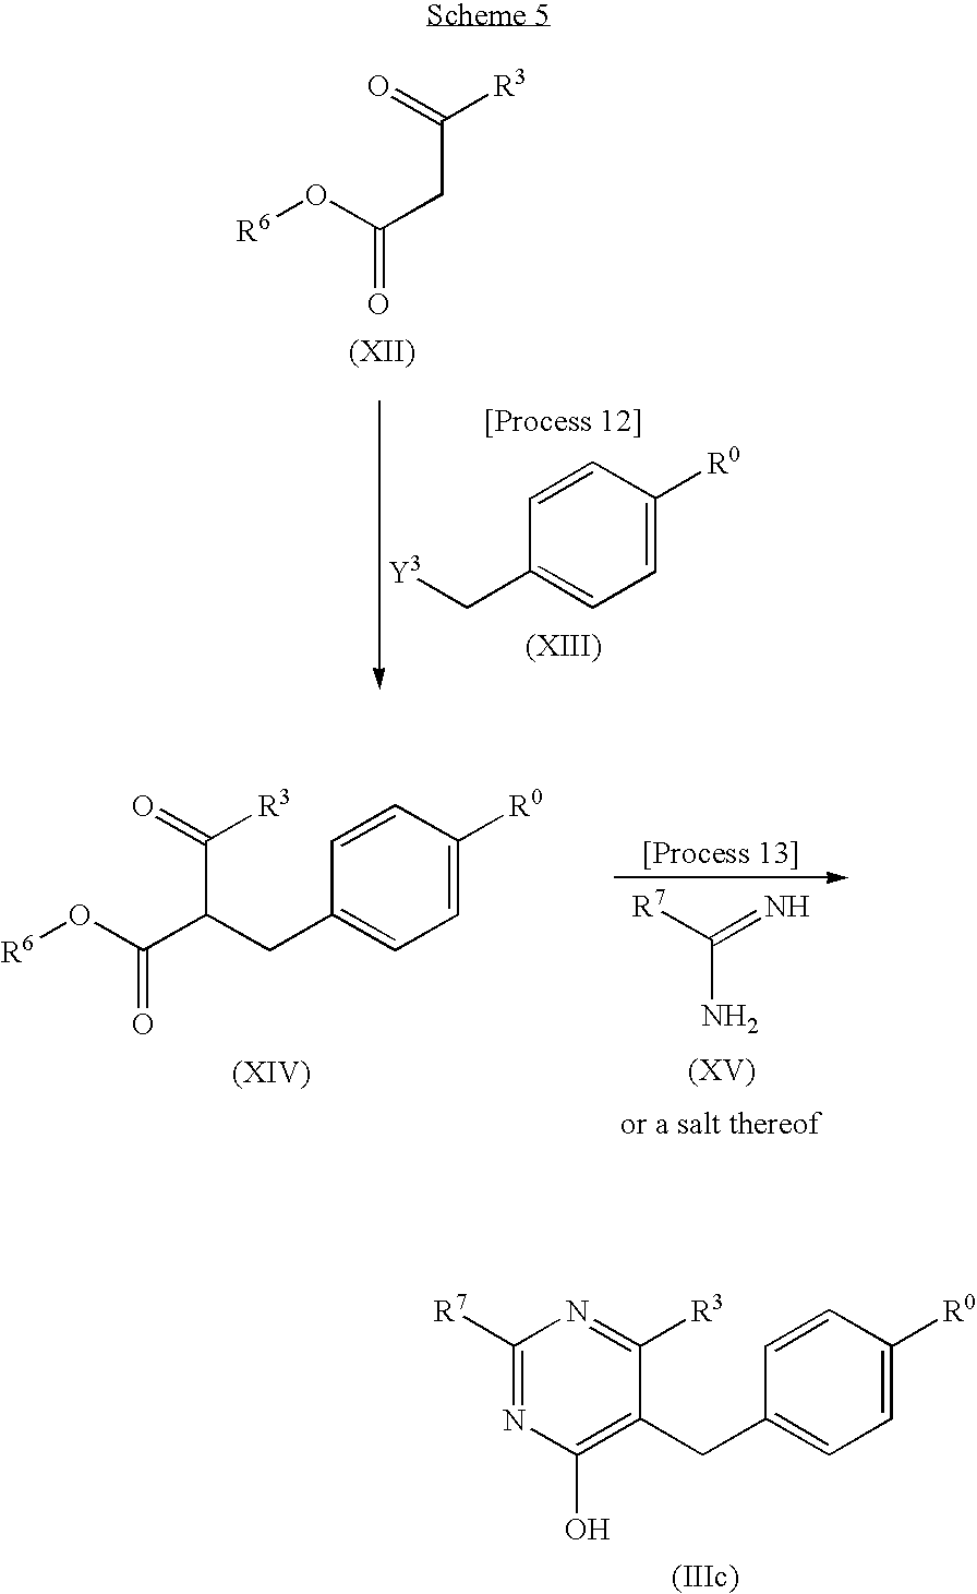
N1=C([R7])N=C([R3])C(CC2=CC=C([R0])C=C2)=C1O.O=C([R3])CC(=O)O[R6].C1=C([R0])C=CC(C[Y3])=C1.[R6]OC(C(CC1=CC=C([R0])C=C1)C([R3])=O)=O.[R7]C(=N)N
